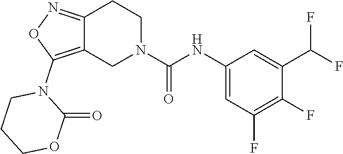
C12=NOC(N3CCCOC3=O)=C1CN(C(NC1=CC(F)=C(F)C(C(F)F)=C1)=O)CC2
